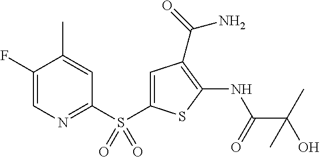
C1(C)=CC(S(C2=CC(C(N)=O)=C(NC(=O)C(O)(C)C)S2)(=O)=O)=NC=C1F
